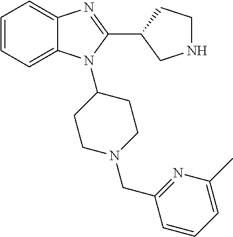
C1=CC=C2C(=C1)N=C(C1CNCC1)N2C1CCN(CC2=NC(C)=CC=C2)CC1
